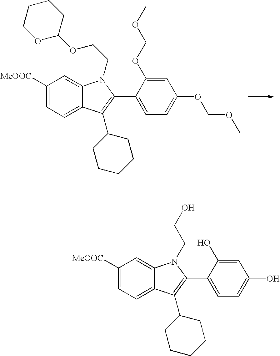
C1([MeOOC])=CC=C2C(=C1)N(CCOC1OCCCC1)C(C1=CC=C(OCOC)C=C1OCOC)=C2C1CCCCC1.C1([MeOOC])=CC=C2C(=C1)N(CCO)C(C1=CC=C(O)C=C1O)=C2C1CCCCC1
